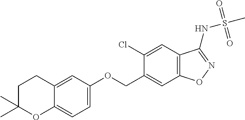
C1=C(OCC2=CC3=C(C=C2Cl)C(NS(C)(=O)=O)=NO3)C=C2C(=C1)OC(C)(C)CC2
